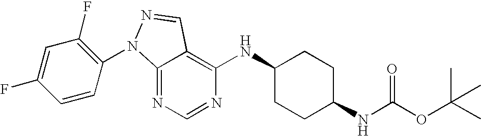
C12=NC=NC(NC3CCC(NC(OC(C)(C)C)=O)CC3)=C1C=NN2C1=C(F)C=C(F)C=C1
